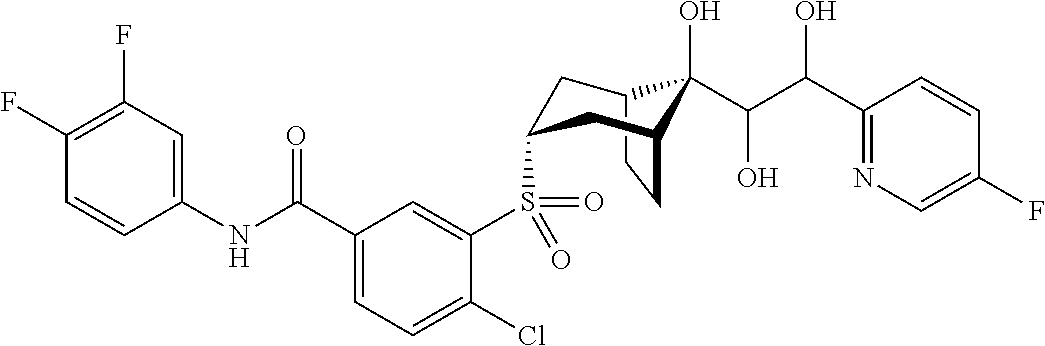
C12CCC(CC(S(C3=CC(C(NC4=CC(F)=C(F)C=C4)=O)=CC=C3Cl)(=O)=O)C1)C2(O)C(C(O)C1=NC=C(F)C=C1)O
